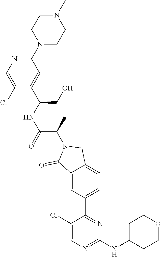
C(N1C(=O)C2=CC(C3=NC(NC4CCOCC4)=NC=C3Cl)=CC=C2C1)(C)C(NC(CO)C1=CC(N2CCN(C)CC2)=NC=C1Cl)=O
